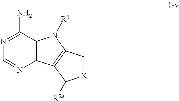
N1=C(N)C2=C(N=C1)C1=C(N2[R1])C[X]C1[R2e]
